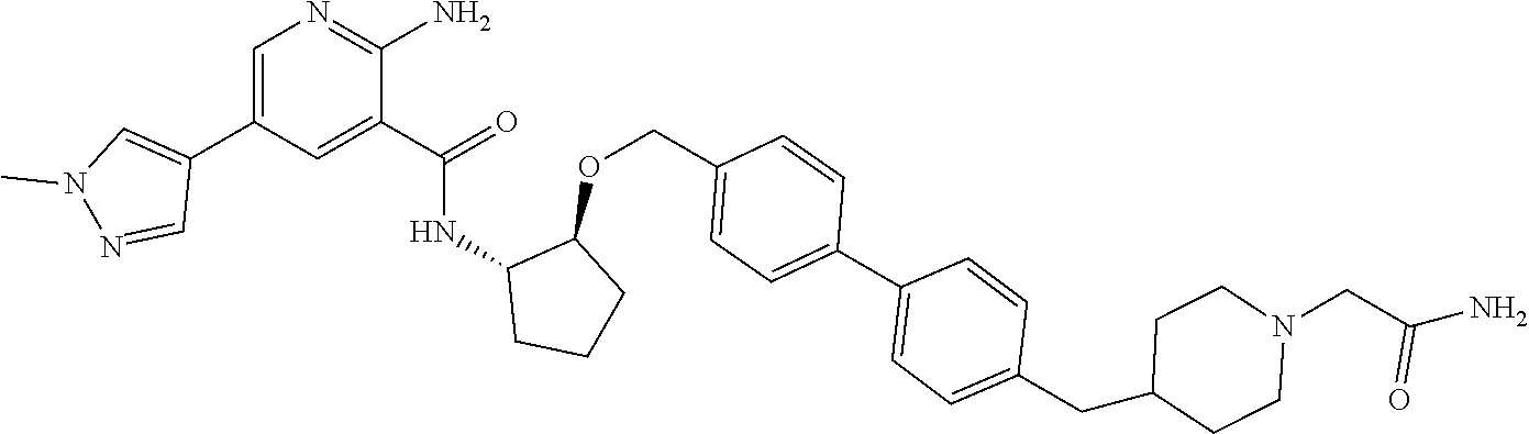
C1=C(C2=CN(C)N=C2)C=C(C(=O)NC2CCCC2OCC2=CC=C(C3=CC=C(CC4CCN(CC(N)=O)CC4)C=C3)C=C2)C(N)=N1
